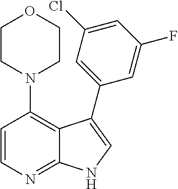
C1=CN=C2C(=C1N1CCOCC1)C(C1=CC(Cl)=CC(F)=C1)=CN2
